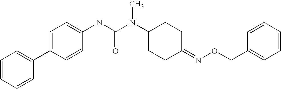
C1=CC=CC(C2=CC=C(NC(N(C3CCC(=NOCC4=CC=CC=C4)CC3)C)=O)C=C2)=C1
